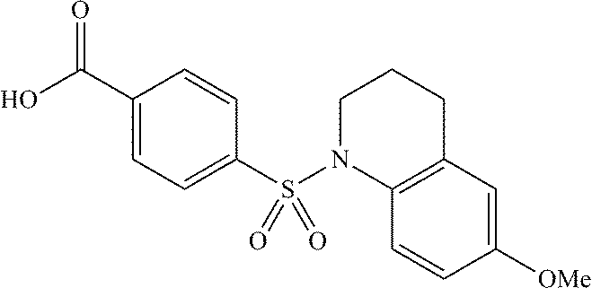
C1=CC(C(O)=O)=CC=C1S(N1CCCC2=C1C=CC([OMe])=C2)(=O)=O
